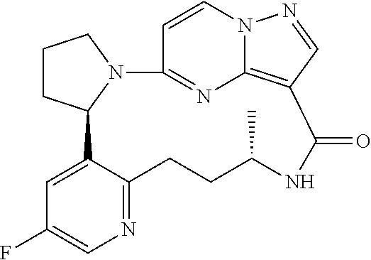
C1CC2N(C1)C1=NC3=C(C(=O)NC(C)CCC4=NC=C(F)C=C24)C=NN3C=C1
